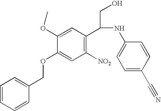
C1=CC=CC(COC2=CC([NO2])=C(C(CO)NC3=CC=C(C#N)C=C3)C=C2OC)=C1
